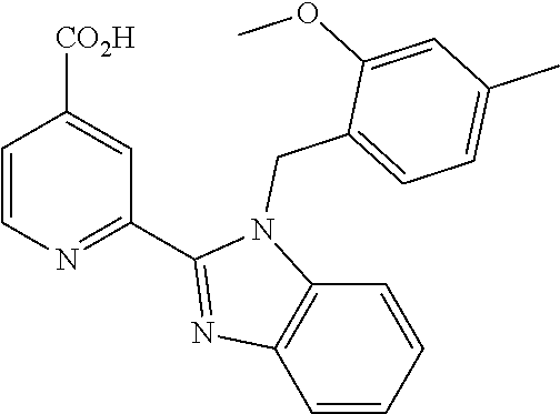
C1=CN=C(C2=NC3=C(N2CC2=CC=C(C)C=C2OC)C=CC=C3)C=C1[CO2H]
